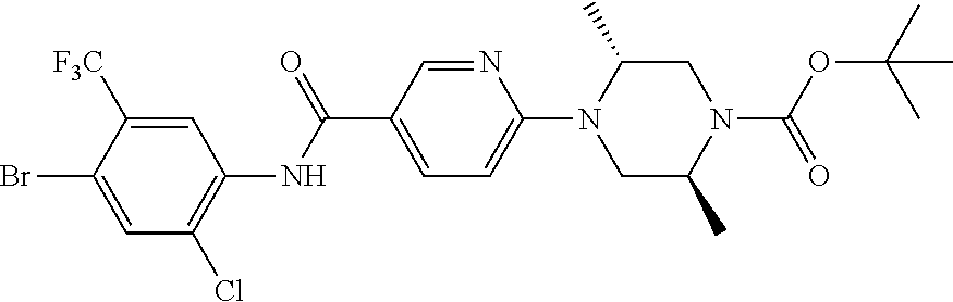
C1(Br)=CC(Cl)=C(NC(C2=CC=C(N3CC(C)N(C(OC(C)(C)C)=O)CC3C)N=C2)=O)C=C1[F3C]
